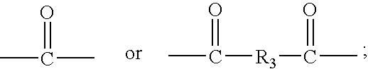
O=C(C)C.O=C(C)[R3]C(=O)C
